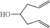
C(CC(CC=C)O)=C
